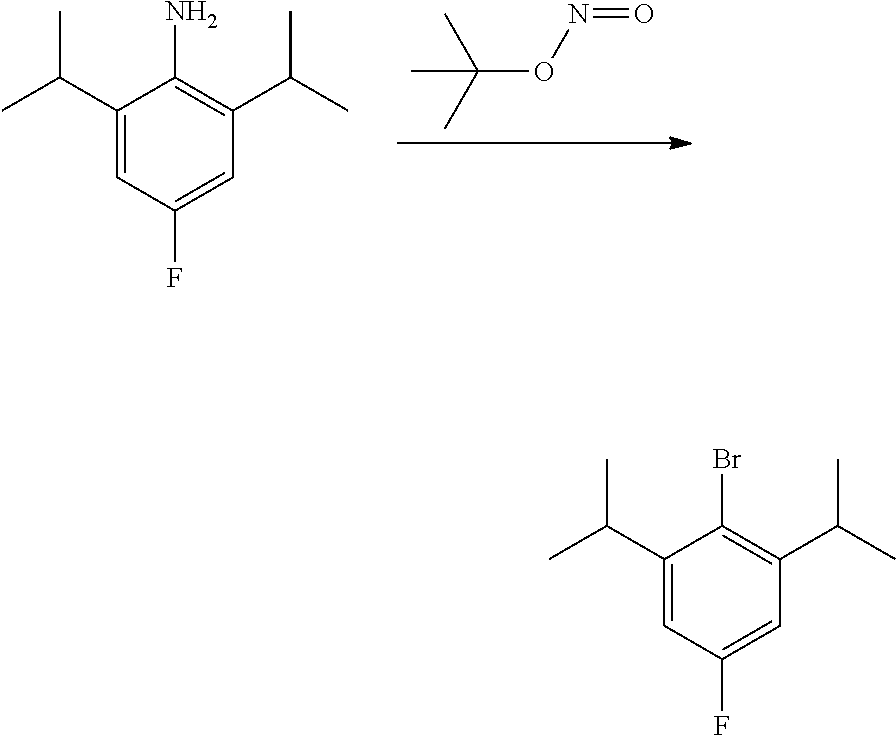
CC(ON=O)(C)C.C1(C(C)C)=CC(F)=CC(C(C)C)=C1N.C1(C(C)C)=CC(F)=CC(C(C)C)=C1Br
